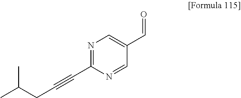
N1=C(C#CCC(C)C)N=CC(C=O)=C1
